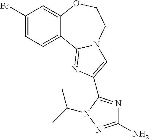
C1(Br)=CC=C2C(=C1)OCCN1C2=NC(C2=NC(N)=NN2C(C)C)=C1
